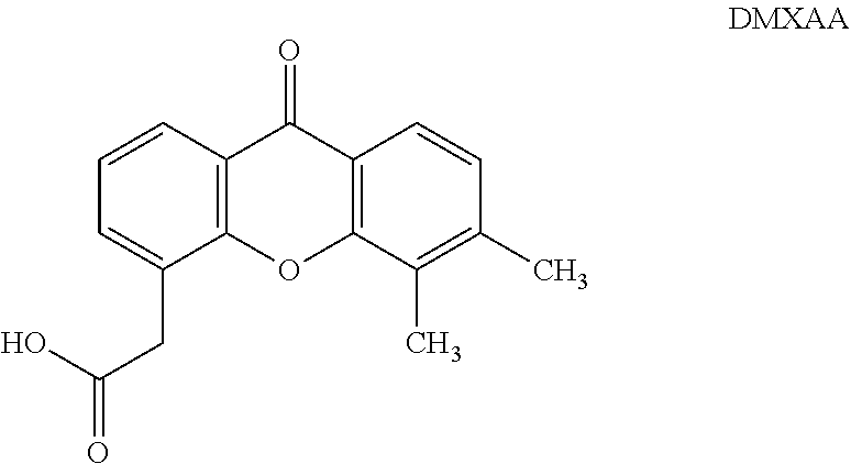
C1=CC2=C(C(CC(O)=O)=C1)OC1=C(C2=O)C=CC(C)=C1C
